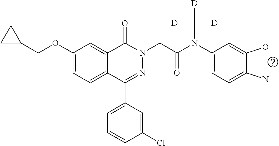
C1(COC2=CC=C3C(=C2)C(=O)N(CC(N(C2=CC=C(N)C(O)=C2)C([D])([D])[D])=O)N=C3C2=CC=CC(Cl)=C2)CC1
